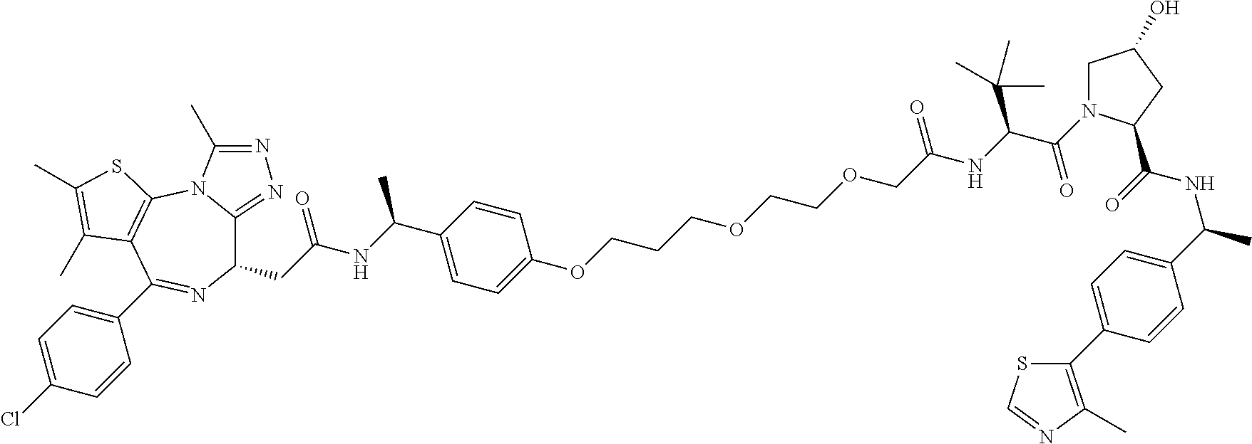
C1(CC(NC(C2=CC=C(OCCCOCCOCC(NC(C(=O)N3CC(O)CC3C(=O)NC(C)C3=CC=C(C4=C(C)N=CS4)C=C3)C(C)(C)C)=O)C=C2)C)=O)C2=NN=C(C)N2C2=C(C(C3=CC=C(Cl)C=C3)=N1)C(C)=C(C)S2
